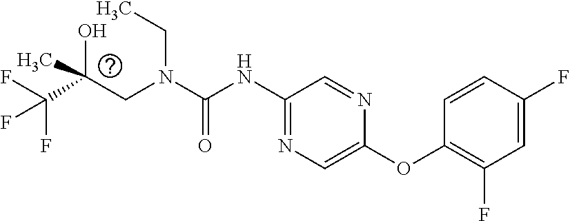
C(O)(CN(CC)C(=O)NC1=NC=C(OC2=C(F)C=C(F)C=C2)N=C1)(C(F)(F)F)C
